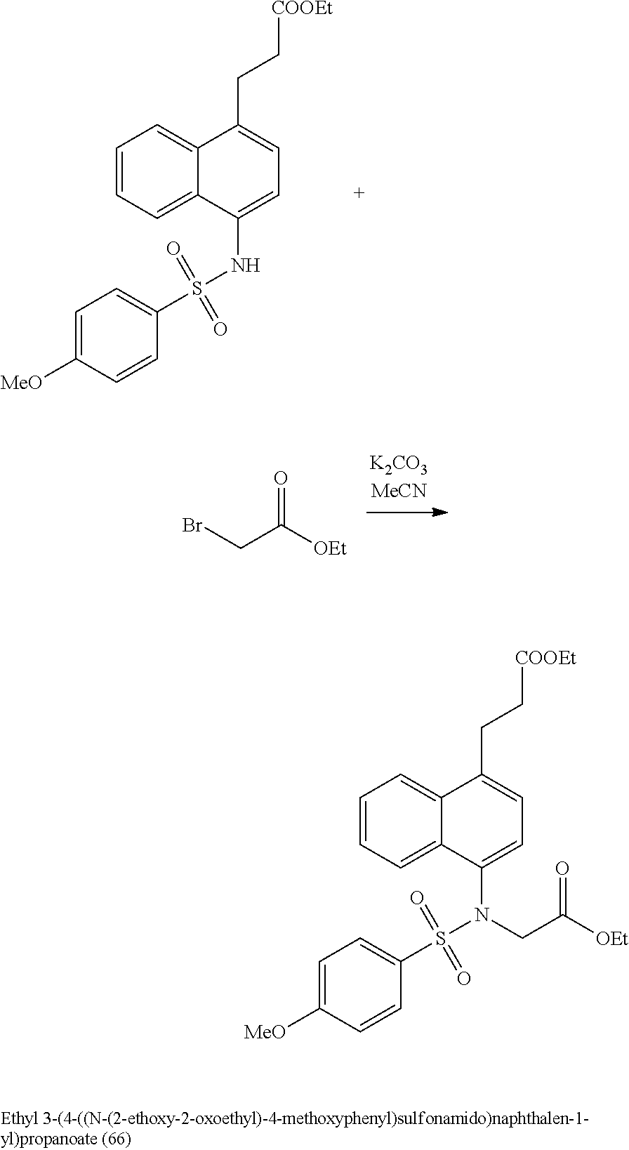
C1=CC=C2C(=C1)C(NS(C1=CC=C([MeO])C=C1)(=O)=O)=CC=C2CC[COOEt].BrCC(=O)[OEt].C1=CC=C2C(=C1)C(N(S(C1=CC=C([MeO])C=C1)(=O)=O)CC([OEt])=O)=CC=C2CC[COOEt]
